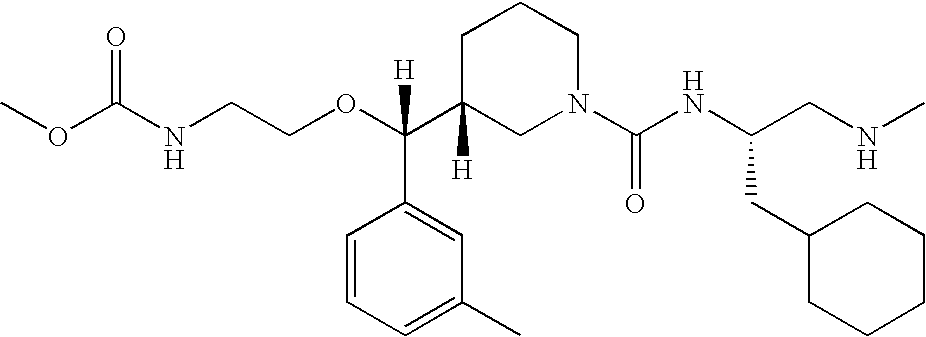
O=C(NCCOC(C1([H])CN(C(NC(CNC)CC2CCCCC2)=O)CCC1)(C1=CC(C)=CC=C1)[H])OC
